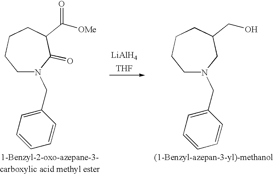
C1N(CC2=CC=CC=C2)C(=O)C(C([OMe])=O)CCC1.[LiAlH4].[THF].C1N(CC2=CC=CC=C2)CC(CO)CCC1
